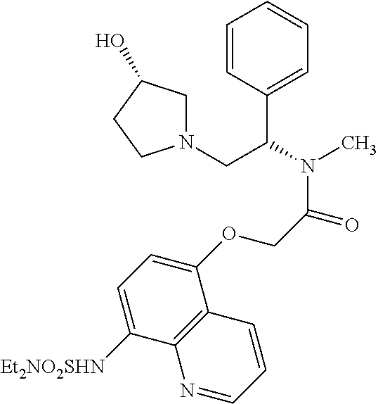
C1=CC(C(CN2CC(O)CC2)N(C)C(COC2=CC=C([Et2NO2SHN])C3=C2C=CC=N3)=O)=CC=C1
